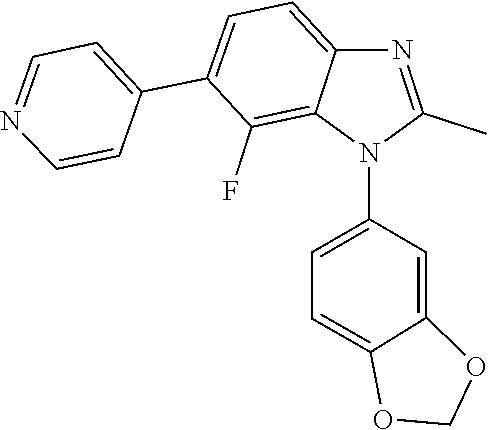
C1=C2C(=C(F)C(C3=CC=NC=C3)=C1)N(C1=CC=C3C(=C1)OCO3)C(C)=N2
